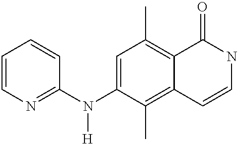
C1=CN=C(N(C2=CC(C)=C3C(=C2C)C=CNC3=O)[H])C=C1
